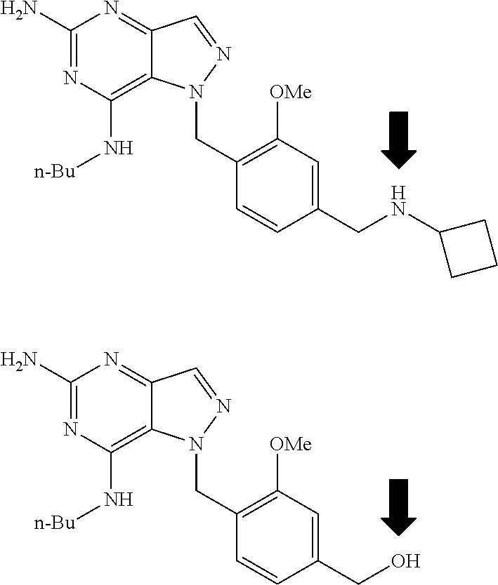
C1(N)=NC(N[n-Bu])=C2C(=N1)C=NN2CC1=C([OMe])C=C(CNC2CCC2)C=C1.C1(N)=NC(N[n-Bu])=C2C(=N1)C=NN2CC1=C([OMe])C=C(CO)C=C1
